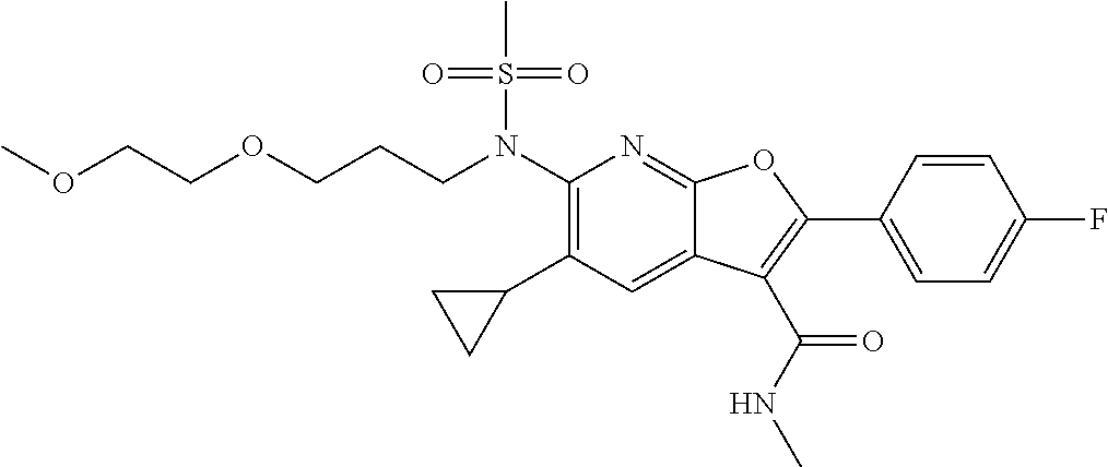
N(C1=C(C2CC2)C=C2C(=N1)OC(C1=CC=C(F)C=C1)=C2C(NC)=O)(S(C)(=O)=O)CCCOCCOC
